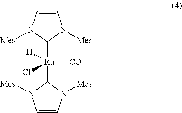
C1=CN([Mes])C([Ru](C2N([Mes])C=CN2[Mes])([CO])(Cl)[H])N1[Mes]
